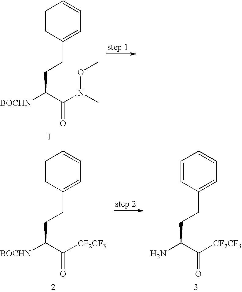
C1=CC(CCC([BOCHN])C(N(C)OC)=O)=CC=C1.C1=CC(CCC([BOCHN])C([CF2CF3])=O)=CC=C1.C1=CC(CCC(N)C([CF2CF3])=O)=CC=C1
